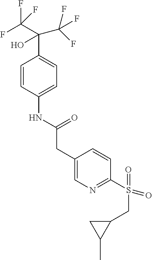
C1=CC(NC(CC2=CN=C(S(=O)(CC3CC3C)=O)C=C2)=O)=CC=C1C(C(F)(F)F)(O)C(F)(F)F
